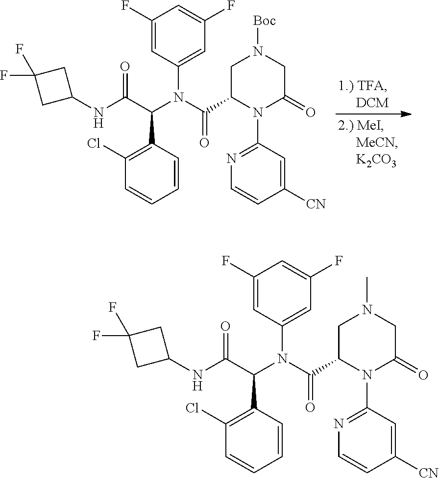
C1C(C(N(C(C(NC2CC(F)(F)C2)=O)C2=C(Cl)C=CC=C2)C2=CC(F)=CC(F)=C2)=O)N(C2=NC=CC([CN])=C2)C(=O)CN1[Boc].C1C(C(N(C(C(NC2CC(F)(F)C2)=O)C2=C(Cl)C=CC=C2)C2=CC(F)=CC(F)=C2)=O)N(C2=NC=CC([CN])=C2)C(=O)CN1C
